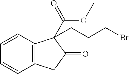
C1=CC2=C(C=C1)CC(=O)C2(C(OC)=O)CCCBr
